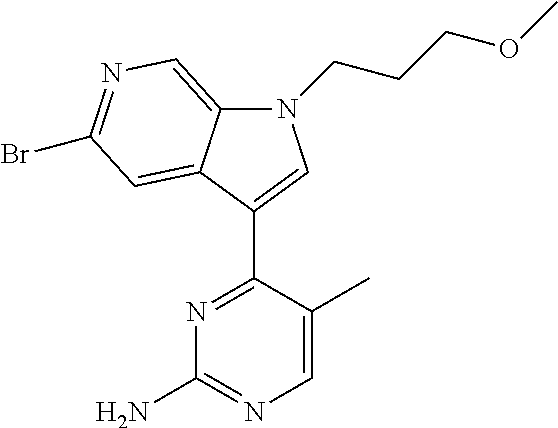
N1=C(C2=CN(CCCOC)C3=CN=C(Br)C=C32)C(C)=CN=C1N
